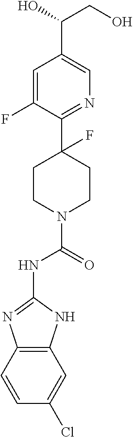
C1=C(F)C(C2(F)CCN(C(=O)NC3=NC4=C(N3)C=C(Cl)C=C4)CC2)=NC=C1C(O)CO
